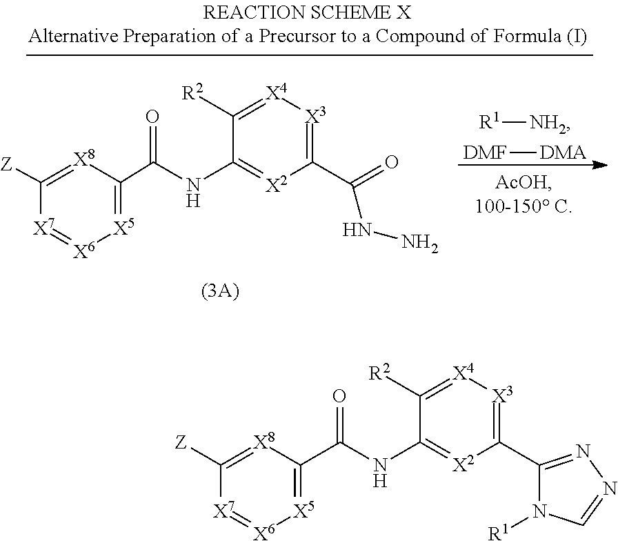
[X5]1=C(C(NC2=[X2]C(C(=O)NN)=[X3][X4]=C2[R2])=O)[X8]=C([Z])[X7]=[X6]1.[R1][NH2].[DMF][DMA].[X5]1=C(C(NC2=[X2]C(C3=NN=CN3[R1])=[X3][X4]=C2[R2])=O)[X8]=C([Z])[X7]=[X6]1
